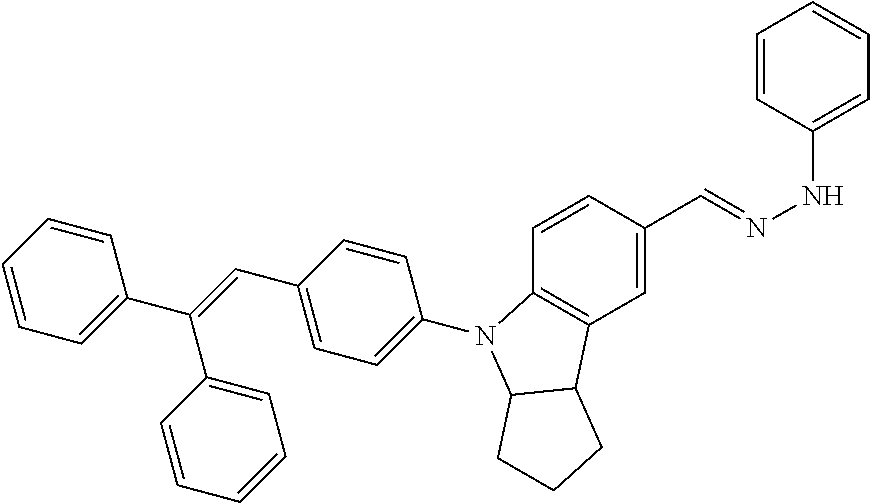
C1=C(C=NNC2=CC=CC=C2)C=CC2=C1C1C(N2C2=CC=C(C=C(C3=CC=CC=C3)C3=CC=CC=C3)C=C2)CCC1
